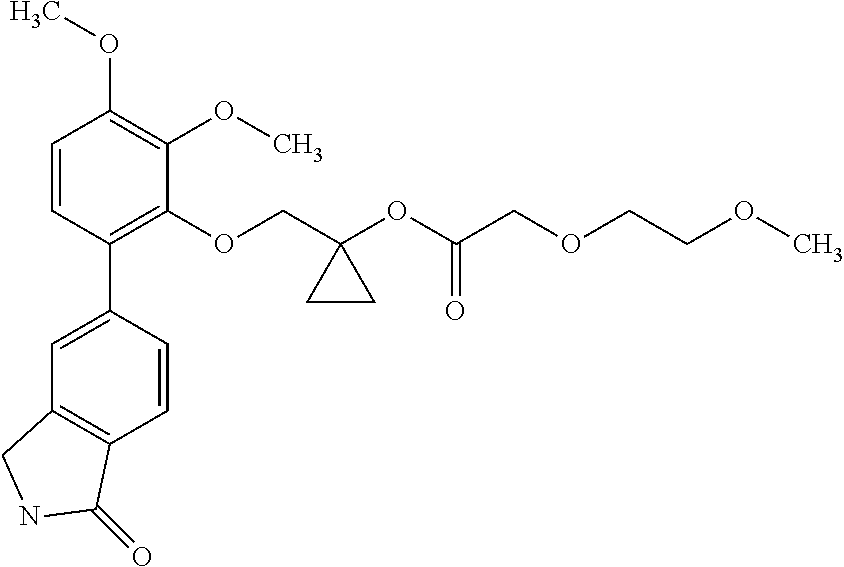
C1=CC(C2=CC3=C(C=C2)C(=O)NC3)=C(OCC2(OC(COCCOC)=O)CC2)C(OC)=C1OC
